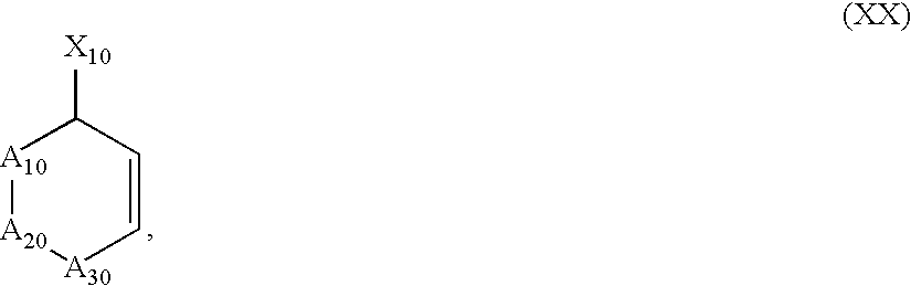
[A10]1[A20][A30]C=CC1[X10]
